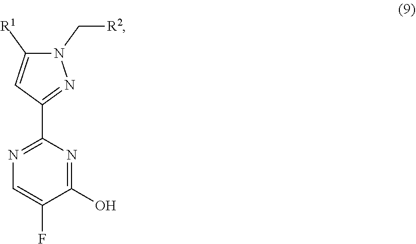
N1(C[R2])C([R1])=CC(C2=NC=C(F)C(O)=N2)=N1
